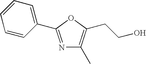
N1=C(C2=CC=CC=C2)OC(CCO)=C1C
